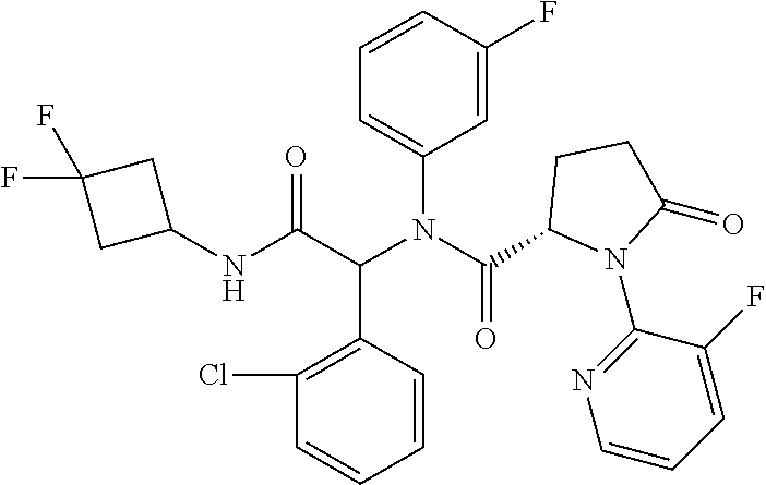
C1(NC(C(N(C(=O)C2N(C3=NC=CC=C3F)C(=O)CC2)C2=CC=CC(F)=C2)C2=C(Cl)C=CC=C2)=O)CC(F)(F)C1
